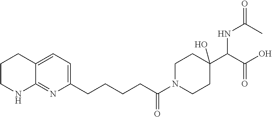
C(C(N1CCC(C(C(O)=O)NC(=O)C)(O)CC1)=O)CCCC1=CC=C2C(=N1)NCCC2
